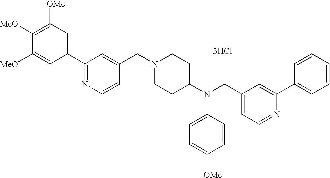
C1([OMe])=C([MeO])C([MeO])=CC(C2=NC=CC(CN3CCC(N(CC4=CC=NC(C5=CC=CC=C5)=C4)C4=CC=C([OMe])C=C4)CC3)=C2)=C1.[3HCl]
